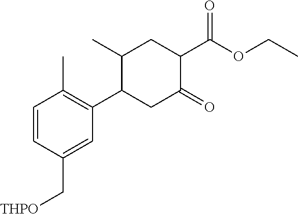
C1=CC(C[THPO])=CC(C2CC(=O)C(C(OCC)=O)CC2C)=C1C
